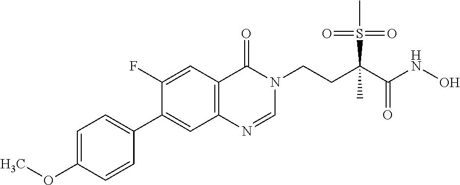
C1=C(OC)C=CC(C2=CC3=C(C=C2F)C(=O)N(CCC(C(=O)NO)(S(C)(=O)=O)C)C=N3)=C1
